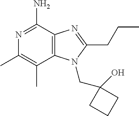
CC1=C(C)N=C(N)C2=C1N(CC1(O)CCC1)C(CCC)=N2
